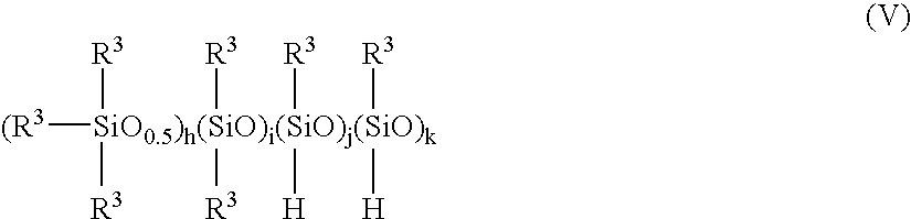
[(R3][SiO0.5)h(SiO)i(SiO)j(SiO)k]([R3])([H])([R3])([H])([R3])([R3])([R3])[R3]
